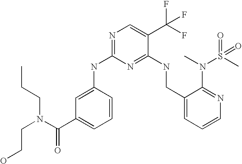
C(O)CN(C(C1=CC=CC(NC2=NC=C(C(F)(F)F)C(NCC3=CC=CN=C3N(C)S(C)(=O)=O)=N2)=C1)=O)CCC
